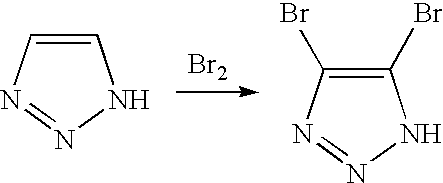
[Br2].C1=CN=NN1.C1(Br)=C(Br)N=NN1
